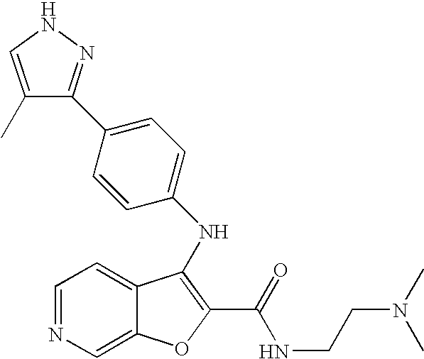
N(C1=C(C(NCCN(C)C)=O)OC2=CN=CC=C21)C1=CC=C(C2=NNC=C2C)C=C1
